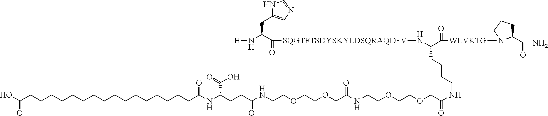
C(CCCCCCCCCCCCCCCCC(NC(CCC(NCCOCCOCC(NCCOCCOCC(NCCCCC(N[SQGTFTSDYSKYLDSQRAQDFV]C(=O)C(CC1=CN=CN1)N[H])C(=O)[WLVKTG]N1C(C(=O)N)CCC1)=O)=O)=O)C(=O)O)=O)(O)=O
